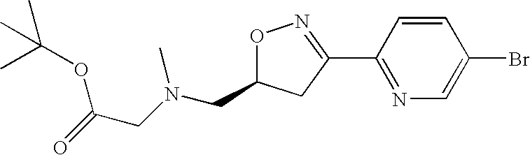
C(C1ON=C(C2=NC=C(Br)C=C2)C1)N(CC(=O)OC(C)(C)C)C
